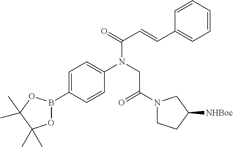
C1=CC=CC=C1C=CC(N(CC(N1CCC([NHBoc])C1)=O)C1=CC=C(B2OC(C)(C)C(C)(C)O2)C=C1)=O
